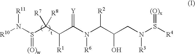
[R10]N(S(C(C(C(N(C(C(CN(S([R4])=[(O)x])[R3])O)[R2])[R6])=[Y])[R1])([R7])[R8])=[(O)w])[R11]
